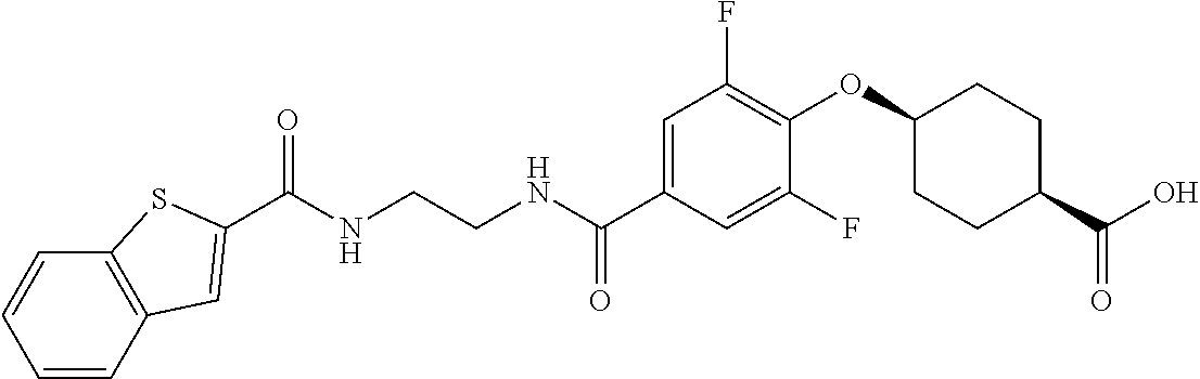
C(NCCNC(C1=CC(F)=C(OC2CCC(C(O)=O)CC2)C(F)=C1)=O)(=O)C1=CC2=C(C=CC=C2)S1
